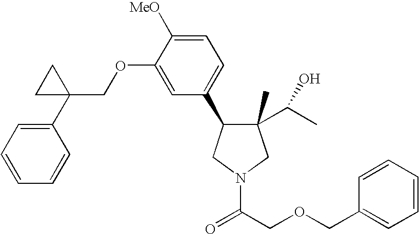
C1(C)(C(C)O)C(C2=CC=C([MeO])C(OCC3(C4=CC=CC=C4)CC3)=C2)CN(C(=O)COCC2=CC=CC=C2)C1
